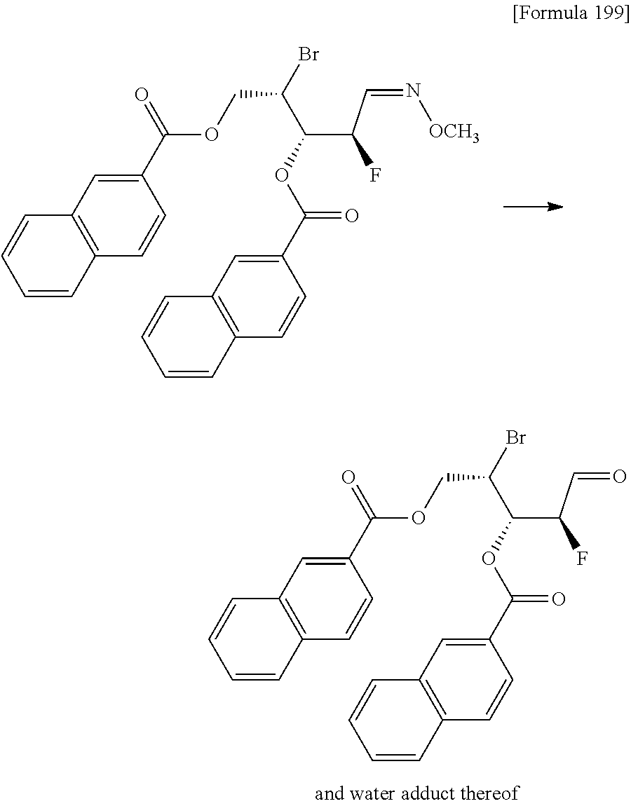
O(C(C1=CC2=C(C=C1)C=CC=C2)=O)C(C(Br)COC(C1=CC2=C(C=C1)C=CC=C2)=O)C(C=N[OCH3])F.O(C(C1=CC2=C(C=C1)C=CC=C2)=O)C(C(Br)COC(C1=CC2=C(C=C1)C=CC=C2)=O)C(C=O)F
